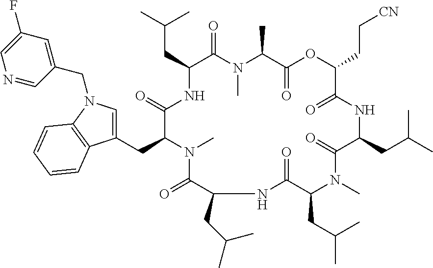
C(C1C(=O)N(C)C(C)C(=O)OC(CC[CN])C(=O)NC(CC(C)C)C(=O)N(C)C(CC(C)C)C(=O)NC(CC(C)C)C(=O)N(C)C(CC2=CN(CC3=CC(F)=CN=C3)C3=C2C=CC=C3)C(=O)N1)C(C)C
